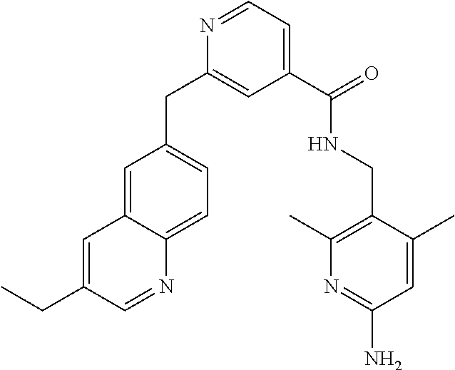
C1(C(=O)NCC2=C(C)N=C(N)C=C2C)=CC=NC(CC2=CC=C3C(=C2)C=C(CC)C=N3)=C1
